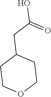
C1(CC(O)=O)CCOCC1
